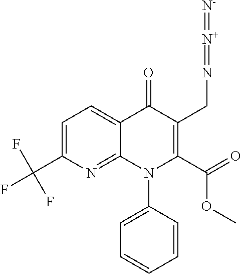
C1=C(C(F)(F)F)N=C2C(=C1)C(=O)C(CN=[N+]=[N-])=C(C(=O)OC)N2C1=CC=CC=C1
